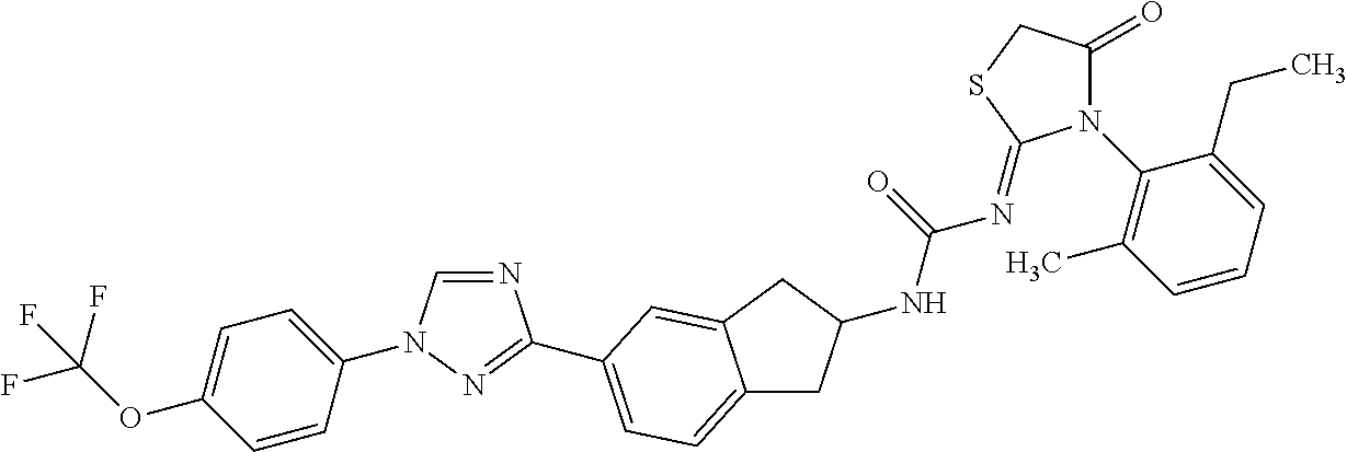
C1=CC(N2C=NC(C3=CC=C4CC(NC(=O)N=C5N(C6=C(C)C=CC=C6CC)C(=O)CS5)CC4=C3)=N2)=CC=C1OC(F)(F)F
